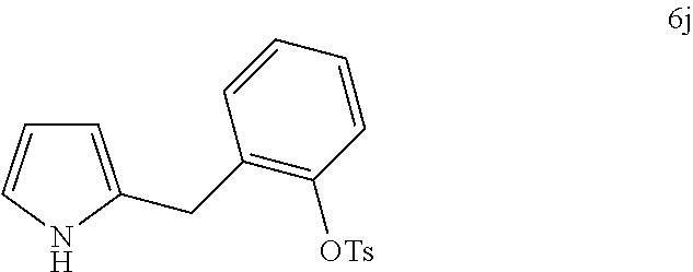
C1=C(CC2=C([OTs])C=CC=C2)NC=C1
